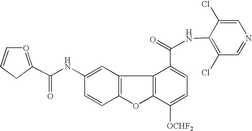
C12=C(C=C(NC(=O)C3=OC=CC3)C=C1)C1=C(O2)C([OCHF2])=CC=C1C(=O)NC1=C(Cl)C=NC=C1Cl
